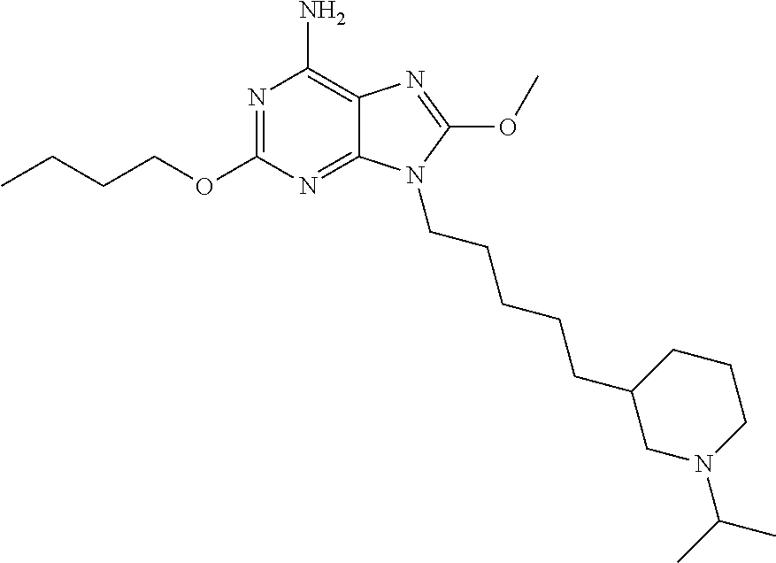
N1=C(OCCCC)N=C2C(=C1N)N=C(OC)N2CCCCCC1CN(C(C)C)CCC1
